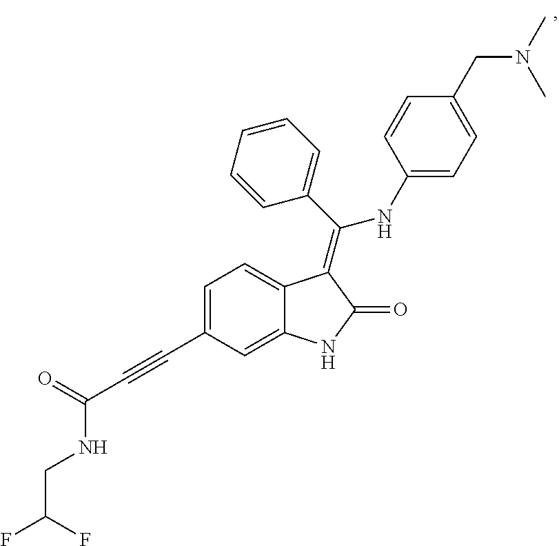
C1=C(C#CC(=O)NCC(F)F)C=C2C(=C1)C(=C(C1=CC=CC=C1)NC1=CC=C(CN(C)C)C=C1)C(=O)N2
